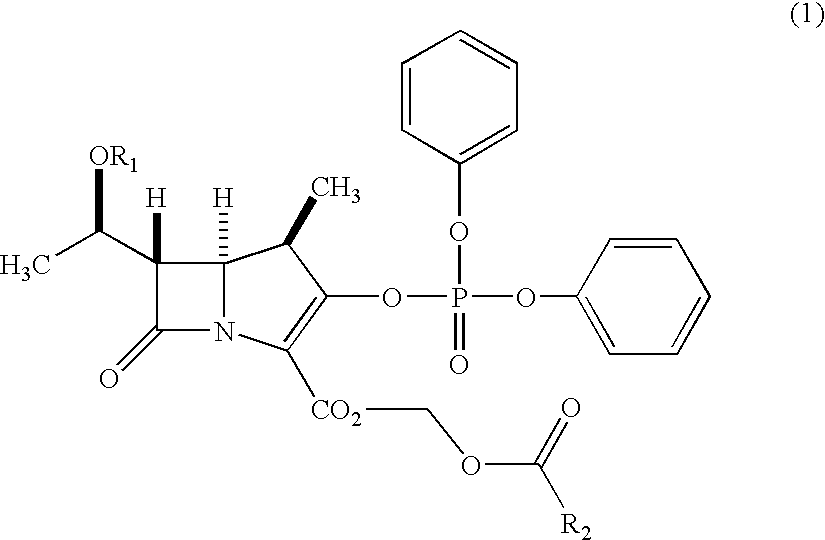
C1(=O)N2C([H])(C1(C(C)[OR1])[H])C(C)C(OP(OC1=CC=CC=C1)(OC1=CC=CC=C1)=O)=C2[CO2]COC([R2])=O
